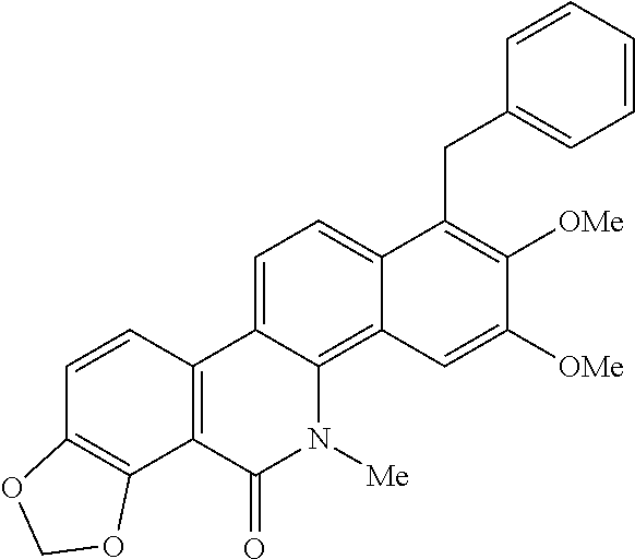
C1=C2C(=C3C(=C1)C(CC1=CC=CC=C1)=C([OMe])C([OMe])=C3)N([Me])C(=O)C1=C2C=CC2=C1OCO2
